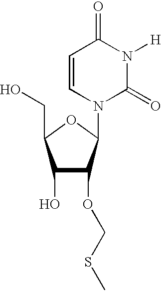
C1(O)C(OCSC)C(N2C(=O)N([H])C(=O)C=C2)OC1CO
